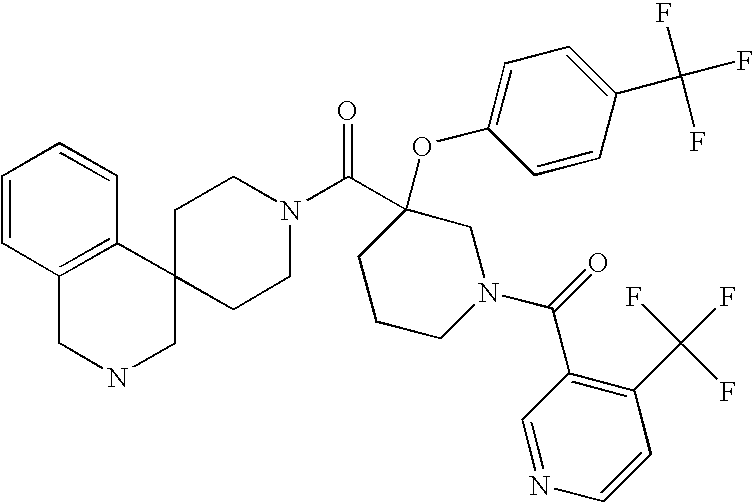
C1=CC2=C(C=C1)C1(CNC2)CCN(C(=O)C2(OC3=CC=C(C(F)(F)F)C=C3)CCCN(C(C3=C(C(F)(F)F)C=CN=C3)=O)C2)CC1
